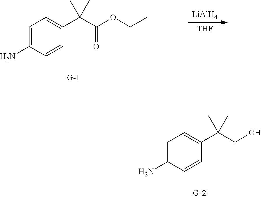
C1=C(N)C=CC(C(C(OCC)=O)(C)C)=C1.[LiAlH4].[THF].C1=C(N)C=CC(C(CO)(C)C)=C1
